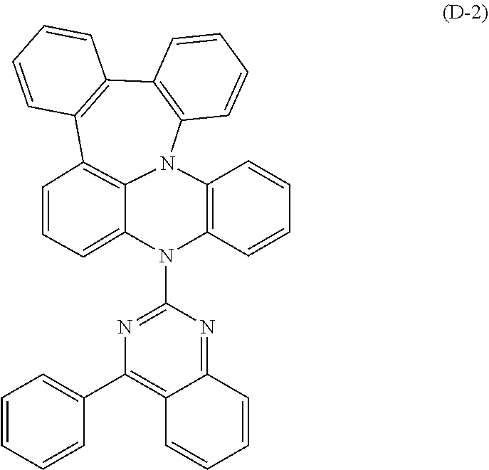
C12=C(C3=C(N4C5=C1C=CC=C5N(C1=NC(C5=CC=CC=C5)=C5C(=N1)C=CC=C5)C1=C4C=CC=C1)C=CC=C3)C=CC=C2
